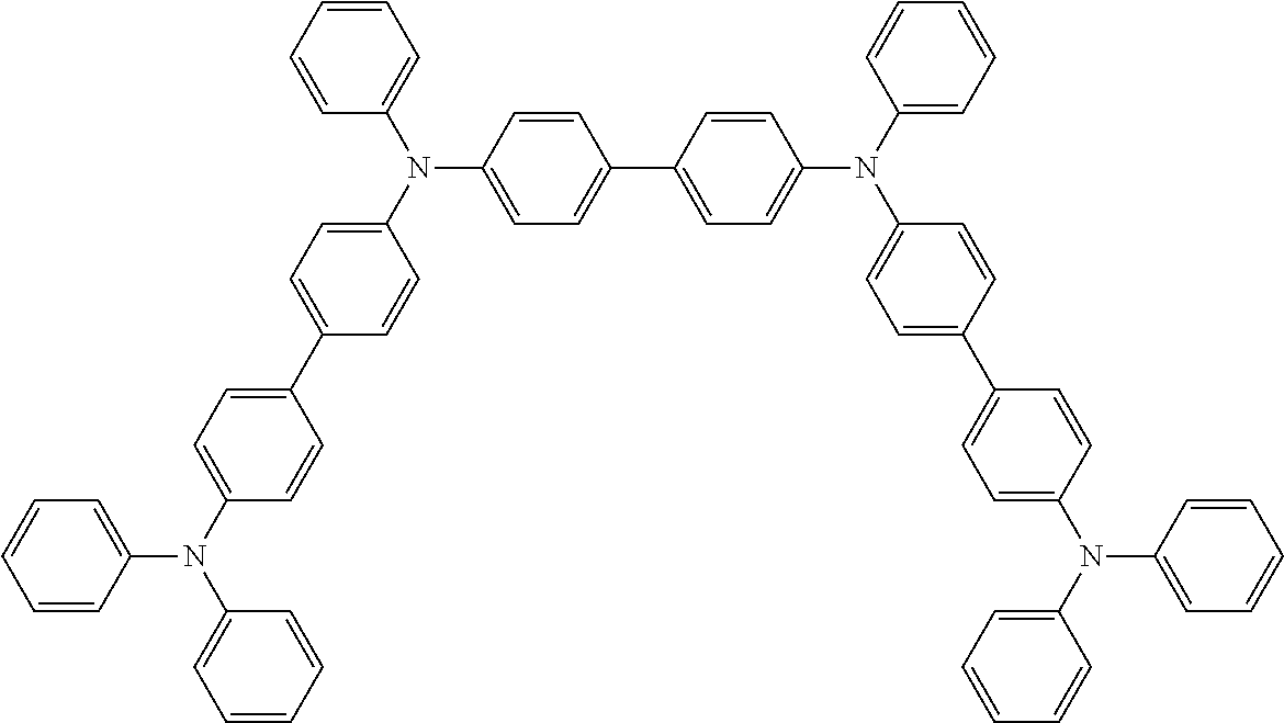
C1(N(C2=CC=C(C3=CC=C(N(C4=CC=CC=C4)C4=CC=CC=C4)C=C3)C=C2)C2=CC=CC=C2)=CC=C(C2=CC=C(N(C3=CC=CC=C3)C3=CC=C(C4=CC=C(N(C5=CC=CC=C5)C5=CC=CC=C5)C=C4)C=C3)C=C2)C=C1
